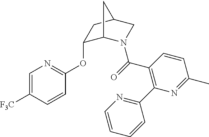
C1=C([F3C])C=CC(OC2C3N(C(=O)C4=C(C5=NC=CC=C5)N=C(C)C=C4)CC(C2)C3)=N1
